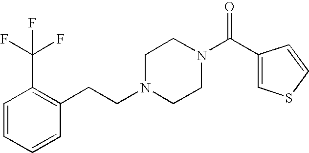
C(N1CCN(C(C2=CSC=C2)=O)CC1)CC1=C(C(F)(F)F)C=CC=C1
